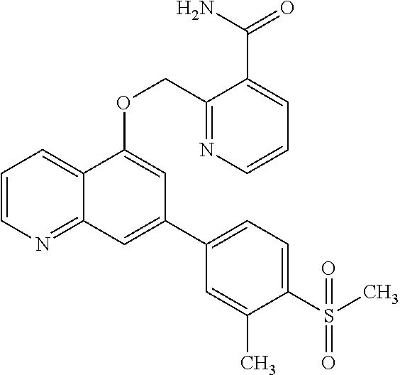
C1=CN=C2C(=C1)C(OCC1=NC=CC=C1C(N)=O)=CC(C1=CC=C(S(=O)(C)=O)C(C)=C1)=C2
